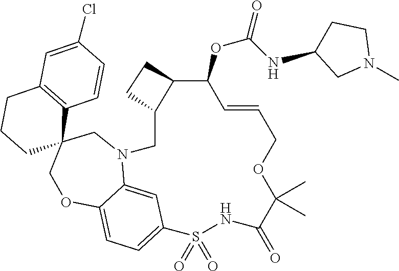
C12=CC3=CC=C1OCC1(CCCC4=C1C=CC(Cl)=C4)CN2CC1C(CC1)C(OC(N)=O)C=CCOC(C)(C)C(=O)NS3(=O)=O.C1C(C)CN(C)C1
